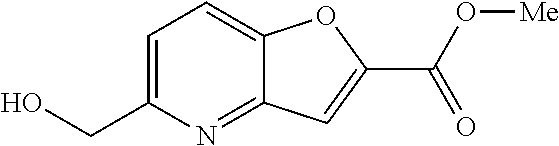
C1=C(CO)N=C2C(=C1)OC(C(O[Me])=O)=C2
